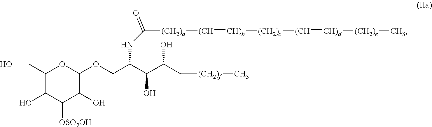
C1(CO)C(O)C([OSO2OH])C(O)C(OCC(C(C(C[(CH2)f]C)O)O)NC([(CH2)a][(CH]=[CH)b][(CH2)c][(CH]=[CH)d][(CH2)e]C)=O)O1
